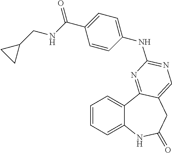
C1=CC=C2C(=C1)C1=NC(NC3=CC=C(C(=O)NCC4CC4)C=C3)=NC=C1CC(=O)N2
